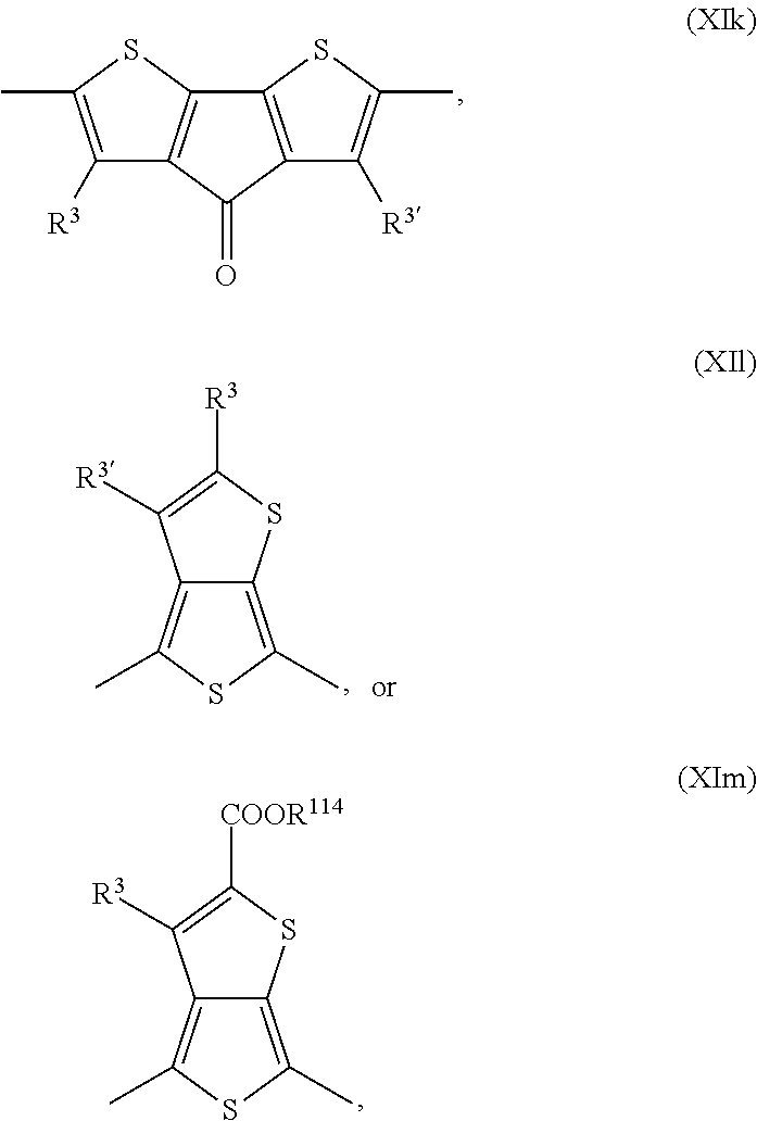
C12=C(C)SC(C)=C1SC([COOR114])=C2[R3].C12=C(C)SC(C)=C1SC([R3])=C2[R3].C1([R3])=C(C)SC2=C1C(=O)C1=C2SC(C)=C1[R3]
